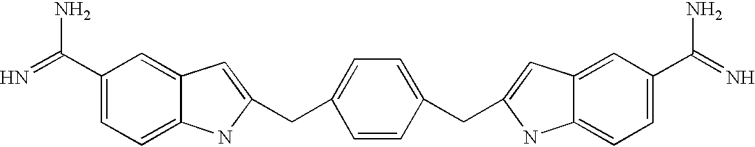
C1(C(=N)N)=CC=C2C(=C1)C=C(CC1=CC=C(CC3=CC4=CC(C(=N)N)=CC=C4N3)C=C1)N2
